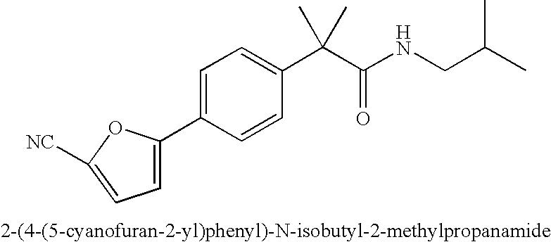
C1(C2=CC=C([NC])O2)=CC=C(C(C(NCC(C)C)=O)(C)C)C=C1
